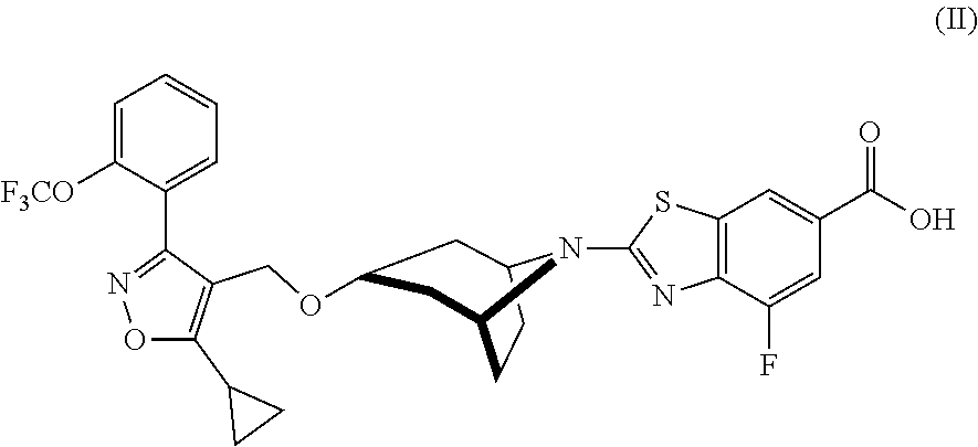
C1=C([F3CO])C(C2=NOC(C3CC3)=C2COC2CC3CCC(N3C3=NC4=C(S3)C=C(C(O)=O)C=C4F)C2)=CC=C1
